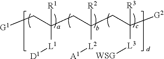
[G1]CC(CC(CC([G2])([L3][WSG])[R3])([L2][A1])[R2])([L1][D1])[R1]
